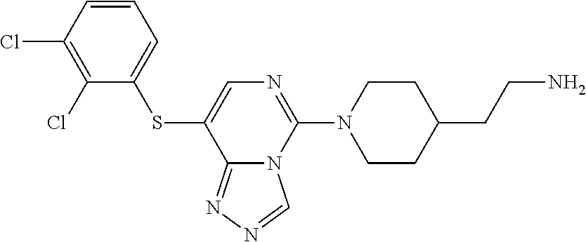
C1(Cl)=C(Cl)C=CC=C1SC1=CN=C(N2CCC(CCN)CC2)N2C1=NN=C2
